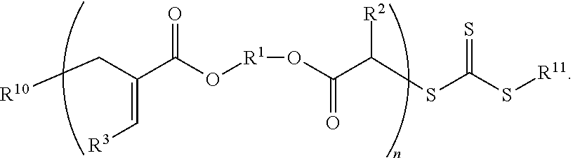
[R10]CC(=C[R3])C(O[R1]OC(C([R2])SC(=S)S[R11])=O)=O
